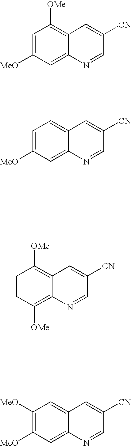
C1=C([MeO])C=C2C(=C1[OMe])C=C([CN])C=N2.C1([MeO])=C([MeO])C=C2C(=C1)C=C([CN])C=N2.C1=CC([OMe])=C2C(=C1[OMe])C=C([CN])C=N2.C1=C([MeO])C=C2C(=C1)C=C([CN])C=N2
